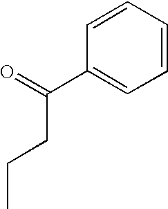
C(C1=CC=CC=C1)(CCC)=O
